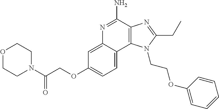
C1=C(OCC(=O)N2CCOCC2)C=C2C(=C1)C1=C(C(N)=N2)N=C(CC)N1CCOC1=CC=CC=C1
